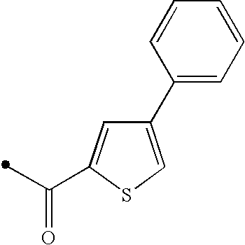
C(=O)(C)C1=CC(C2=CC=CC=C2)=CS1
